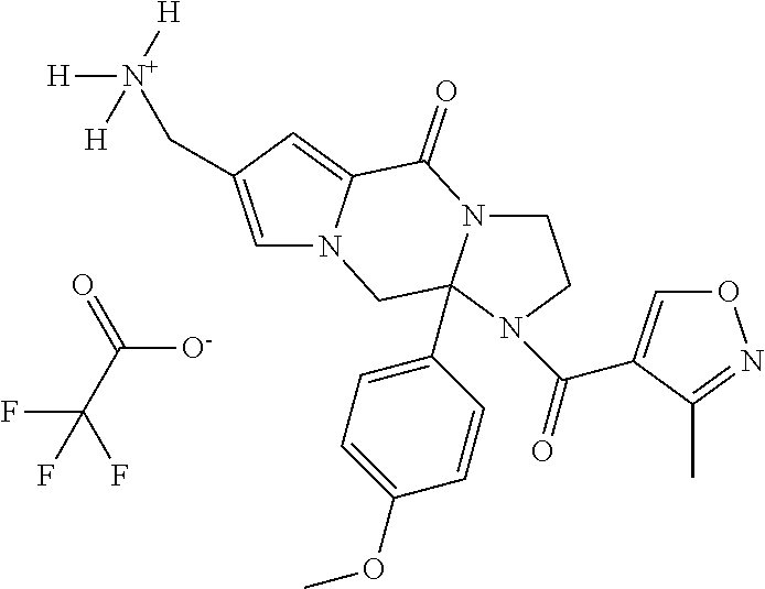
C1N2C(C3=CC=C(OC)C=C3)(N(C(=O)C3=CON=C3C)C1)CN1C(=CC(C[N+]([H])([H])[H])=C1)C2=O.C([O-])(C(F)(F)F)=O
